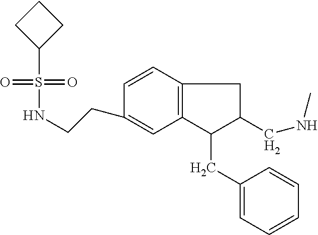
C12=C(C=CC(CCNS(=O)(=O)C3CCC3)=C1)CC(CNC)C2CC1=CC=CC=C1
